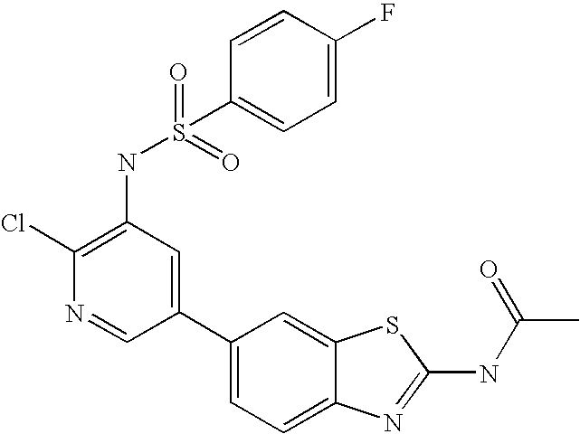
C1(C2=CC(NS(=O)(=O)C3=CC=C(F)C=C3)=C(Cl)N=C2)=CC=C2C(=C1)SC(NC(C)=O)=N2
